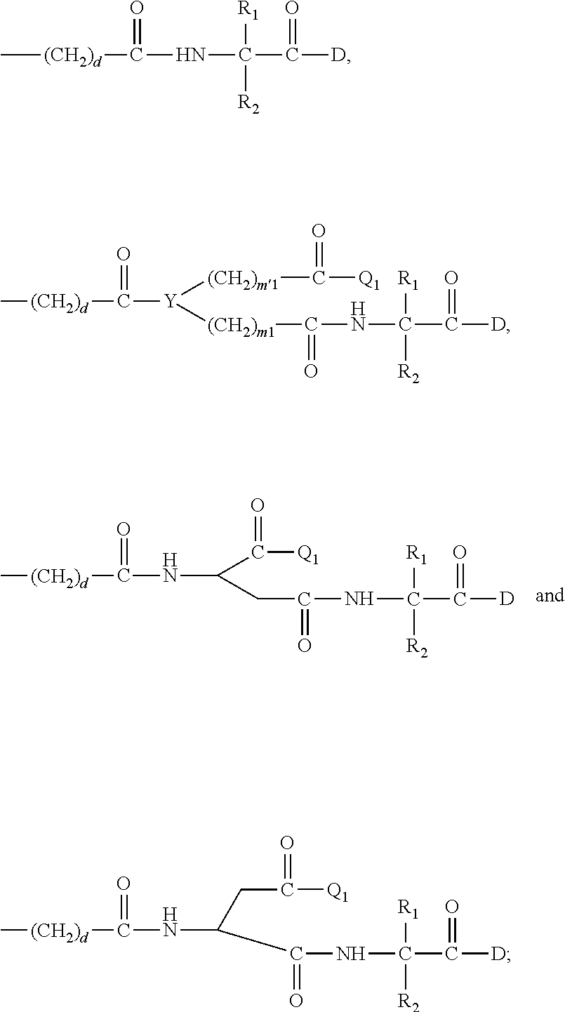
C[(CH2)d]C(NC(C(=O)[Q1])CC(=O)NC(C([D])=O)([R1])[R2])=O.C[(CH2)d]C(NC(C(=O)[D])([R1])[R2])=O.C[(CH2)d]C(NC(C(=O)NC(C(=O)[D])([R1])[R2])CC(=O)[Q1])=O.C[(CH2)d]C([Y]([(CH2)m1]C(=O)[Q1])[(CH2)m1]C(=O)NC(C([D])=O)([R1])[R2])=O
